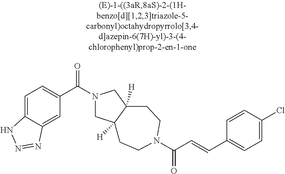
C1=C2C(=CC(C(N3CC4([H])C([H])(C3)CCN(C(C=CC3=CC=C(Cl)C=C3)=O)CC4)=O)=C1)N=NN2
